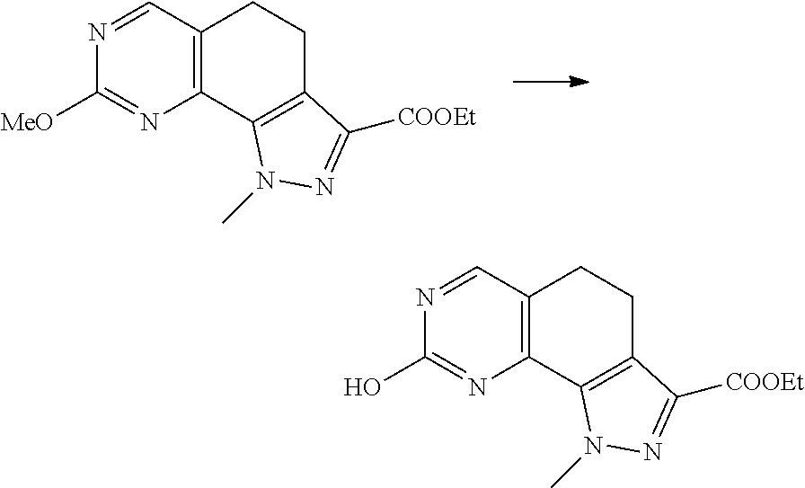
C12=C(C=NC([MeO])=N1)CCC1=C2N(C)N=C1[COOEt].C12=C(C=NC(O)=N1)CCC1=C2N(C)N=C1[COOEt]
